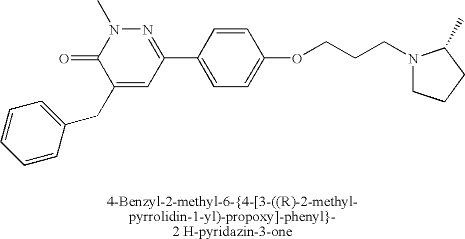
N1=C(C2=CC=C(OCCCN3CCCC3C)C=C2)C=C(CC2=CC=CC=C2)C(=O)N1C
